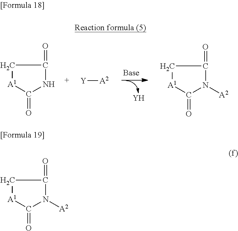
O=C1[A1]CC(=O)N1.[A2][Y].[Y].O=C1[A1]CC(=O)N1[A2].O=C1[A1]CC(=O)N1[A2]
